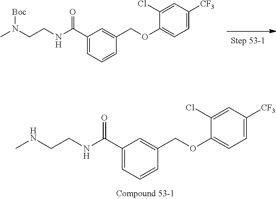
C1(C(NCCNC)=O)=CC=CC(COC2=CC=C([CF3])C=C2Cl)=C1.C1(C(NCCN(C)[Boc])=O)=CC=CC(COC2=CC=C([CF3])C=C2Cl)=C1
